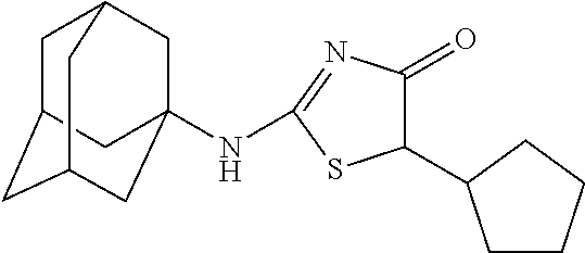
C1C2CC3CC(NC4=NC(=O)C(C5CCCC5)S4)(CC1C3)C2
